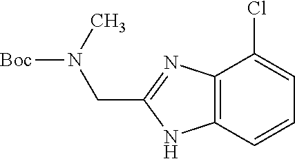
C12=C(C=CC=C1Cl)NC(CN([Boc])C)=N2
